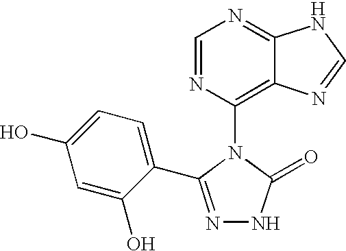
C1=NC(N2C(=O)NN=C2C2=CC=C(O)C=C2O)=C2C(=N1)NC=N2
